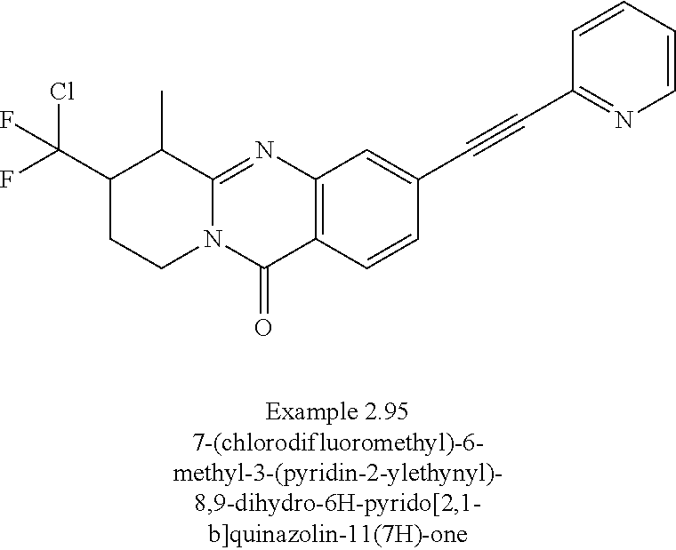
C1(C(Cl)(F)F)CCN2C(=NC3=C(C2=O)C=CC(C#CC2=NC=CC=C2)=C3)C1C
